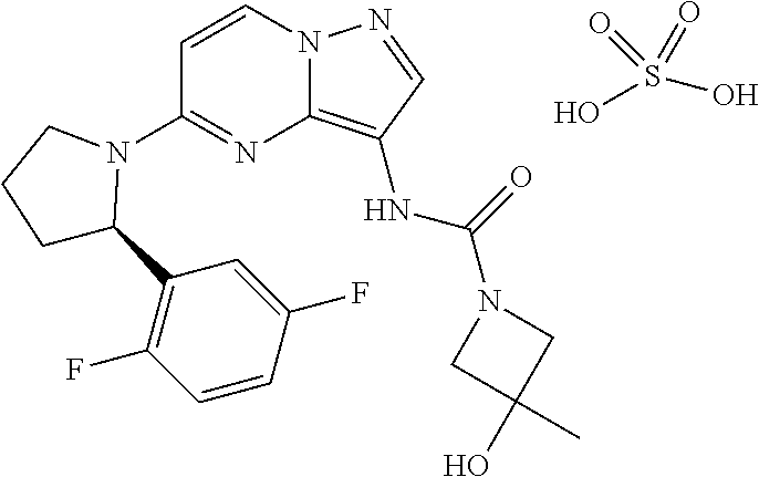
N12C(=C(NC(N3CC(O)(C)C3)=O)C=N1)N=C(N1C(C3=C(F)C=CC(F)=C3)CCC1)C=C2.OS(=O)(O)=O
